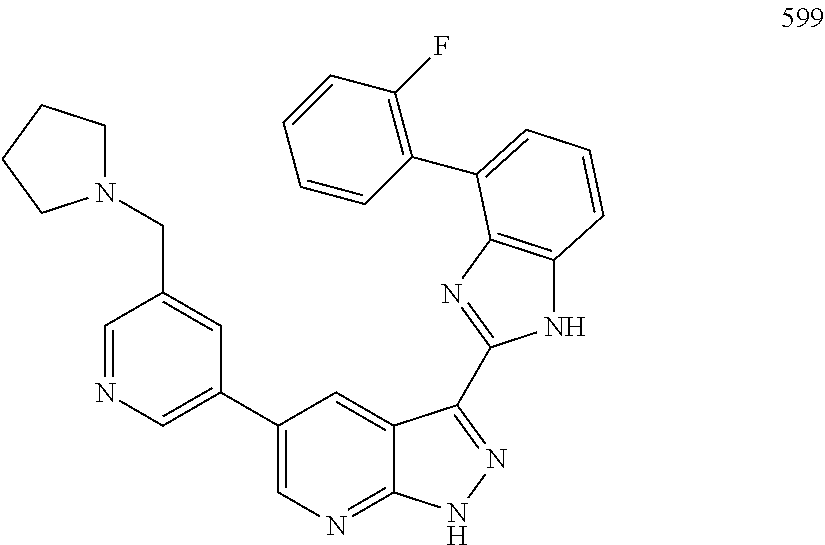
C1(C2=CN=CC(CN3CCCC3)=C2)=CN=C2C(=C1)C(C1=NC3=C(N1)C=CC=C3C1=C(F)C=CC=C1)=NN2
